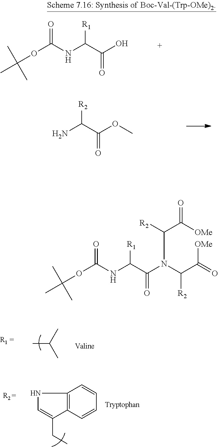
O(C(NC(C(O)=O)[R1])=O)C(C)(C)C.NC(C(OC)=O)[R2].C12=C(C=CC=C1)C(CC)=CN2.CC(C)C.O(C(NC(C(N(C([R2])C(=O)[OMe])C([R2])C([OMe])=O)=O)[R1])=O)C(C)(C)C
